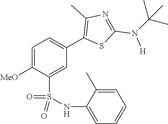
C1=C([MeO])C(S(NC2=CC=CC=C2C)(=O)=O)=CC(C2=C(C)N=C(N([H])C(C)(C)C)S2)=C1
